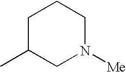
C1C(C)CN([Me])CC1
